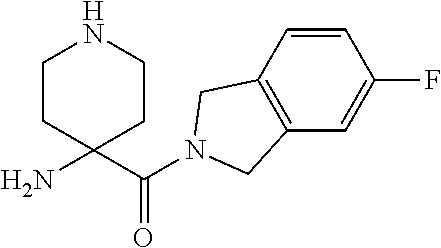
C(=O)(N1CC2=C(C=C(F)C=C2)C1)C1(N)CCNCC1
